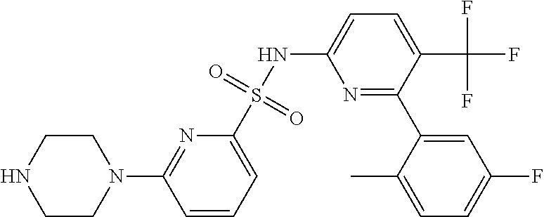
N1=C(C2=CC(F)=CC=C2C)C(C(F)(F)F)=CC=C1NS(C1=CC=CC(N2CCNCC2)=N1)(=O)=O
